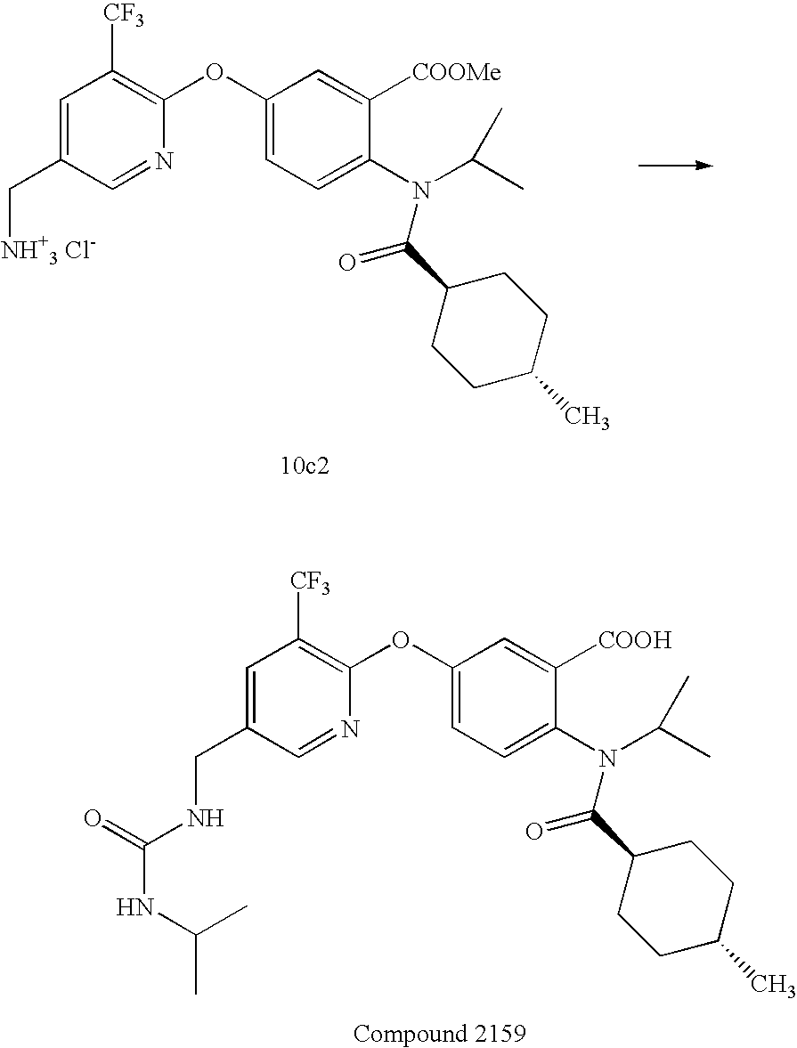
C1=C(C[NH+3 Cl-])C=NC(OC2=CC=C(N(C(C)C)C(C3CCC(C)CC3)=O)C([COOMe])=C2)=C1[CF3].C1=C(CNC(=O)NC(C)C)C=NC(OC2=CC=C(N(C(C)C)C(C3CCC(C)CC3)=O)C([COOH])=C2)=C1[CF3]
